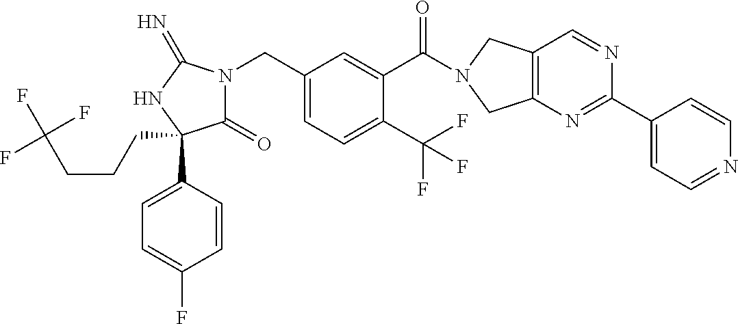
C(C1=CC=C(C(F)(F)F)C(C(=O)N2CC3=C(C2)N=C(C2=CC=NC=C2)N=C3)=C1)N1C(=O)C(C2=CC=C(F)C=C2)(CCCC(F)(F)F)NC1=N
